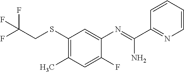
C1(SCC(F)(F)F)=C(C)C=C(F)C(N=C(C2=NC=CC=C2)N)=C1
